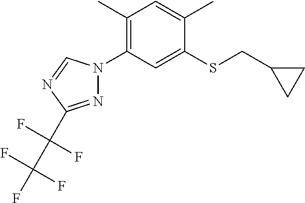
C1(C)=CC(C)=C(N2N=C(C(C(F)(F)F)(F)F)N=C2)C=C1SCC1CC1
